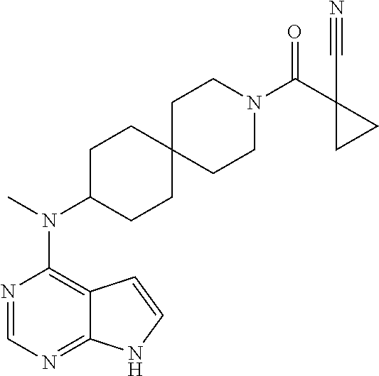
N1=CN=C2C(=C1N(C)C1CCC3(CC1)CCN(C(C1(C#N)CC1)=O)CC3)C=CN2
